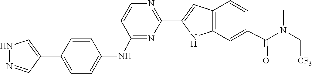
C1(C2=NC=CC(NC3=CC=C(C4=CNN=C4)C=C3)=N2)=CC2=C(N1)C=C(C(N(C[CF3])C)=O)C=C2
